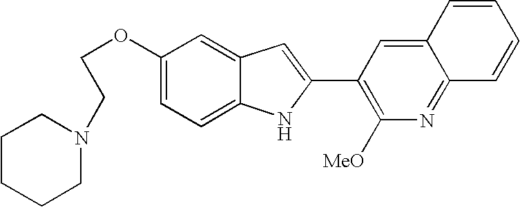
C12=CC(OCCN3CCCCC3)=CC=C1NC(C1=C([MeO])N=C3C(=C1)C=CC=C3)=C2
